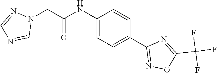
N(C1=CC=C(C2=NOC(C(F)(F)F)=N2)C=C1)C(CN1N=CN=C1)=O
